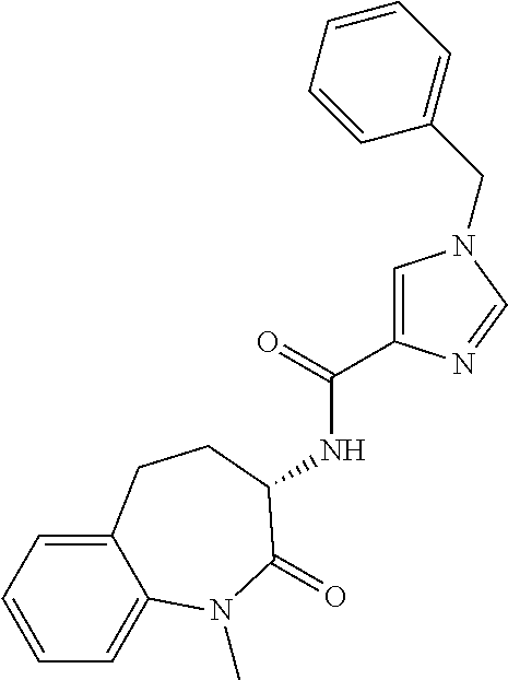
N(C(=O)C1=CN(CC2=CC=CC=C2)C=N1)C1C(=O)N(C)C2=CC=CC=C2CC1
